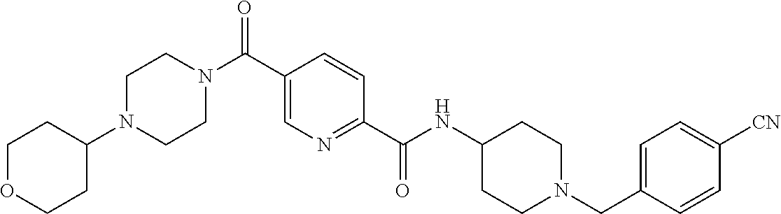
C1(CN2CCC(NC(C3=NC=C(C(N4CCN(C5CCOCC5)CC4)=O)C=C3)=O)CC2)=CC=C([CN])C=C1
